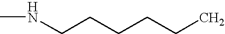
N(CCCCCC)C
